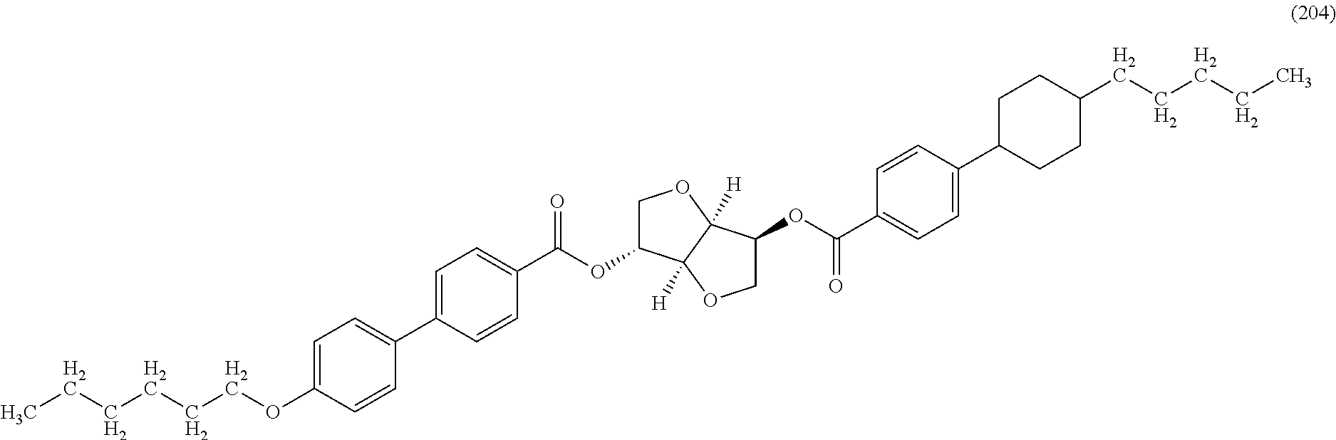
C1=C(OCCCCCC)C=CC(C2=CC=C(C(OC3COC4([H])C3([H])OCC4OC(C3=CC=C(C4CCC(CCCCC)CC4)C=C3)=O)=O)C=C2)=C1
